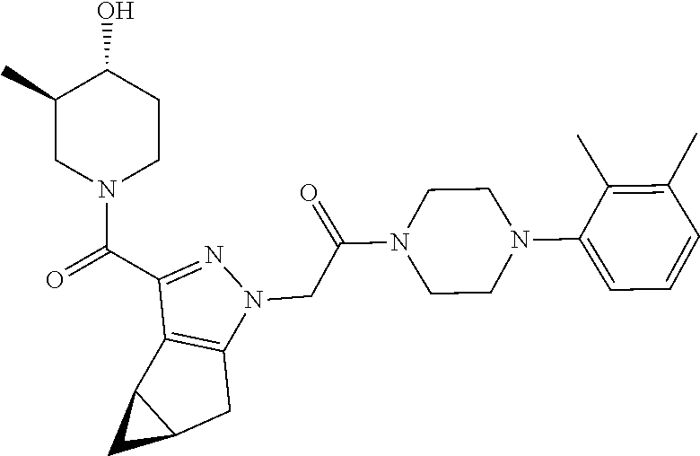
O=C(C1=NN(CC(=O)N2CCN(C3=CC=CC(C)=C3C)CC2)C2=C1C1C(C2)C1)N1CCC(O)C(C)C1
